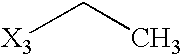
C([X3])C
